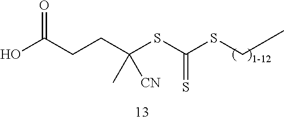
C(C(SC(SCC)=S)([CN])C)CC(O)=O
